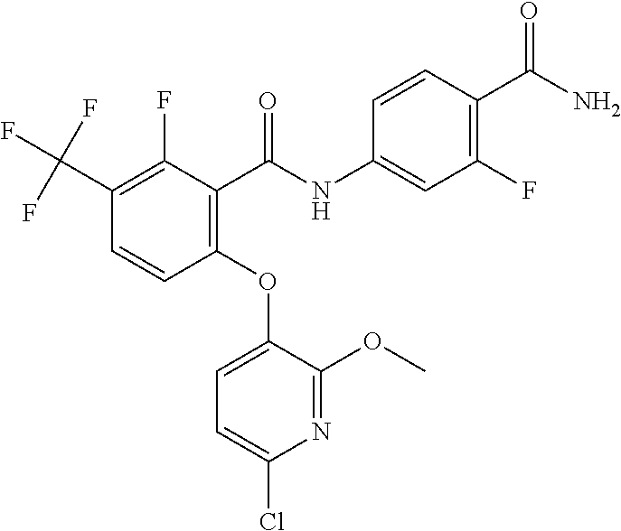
C1(OC2=CC=C(Cl)N=C2OC)=C(C(NC2=CC(F)=C(C(N)=O)C=C2)=O)C(F)=C(C(F)(F)F)C=C1
